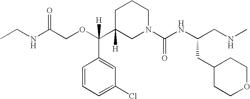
C(NC(COC(C1([H])CN(C(NC(CNC)CC2CCOCC2)=O)CCC1)(C1=CC(Cl)=CC=C1)[H])=O)C
